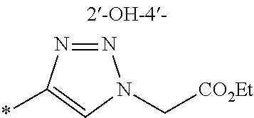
N1=NN(C[CO2Et])C=C1*
